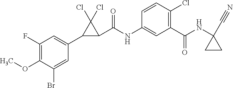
C1(F)=C(OC)C(Br)=CC(C2C(C(NC3=CC(C(NC4(C#N)CC4)=O)=C(Cl)C=C3)=O)C2(Cl)Cl)=C1
